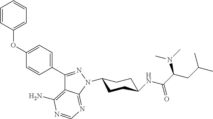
C1=CC(OC2=CC=C(C3=NN(C4CCC(NC(C(CC(C)C)N(C)C)=O)CC4)C4=NC=NC(N)=C34)C=C2)=CC=C1
